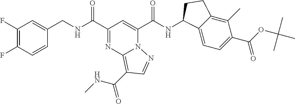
C1(F)=C(F)C=CC(CNC(C2=NC3=C(C(NC)=O)C=NN3C(C(NC3C4=CC=C(C(=O)OC(C)(C)C)C(C)=C4CC3)=O)=C2)=O)=C1
